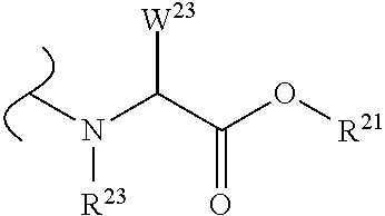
CN(C(C(O[R21])=O)[W23])[R23]
